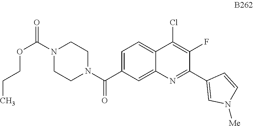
C1=C(C(N2CCN(C(=O)OCCC)CC2)=O)C=C2C(=C1)C(Cl)=C(F)C(C1=CN([Me])C=C1)=N2
